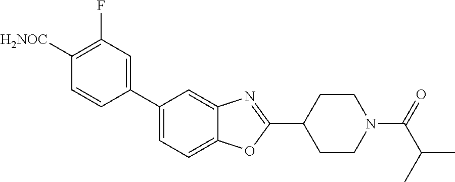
C1([H2NOC])=C(F)C=C(C2=CC=C3C(=C2)N=C(C2CCN(C(C(C)C)=O)CC2)O3)C=C1
